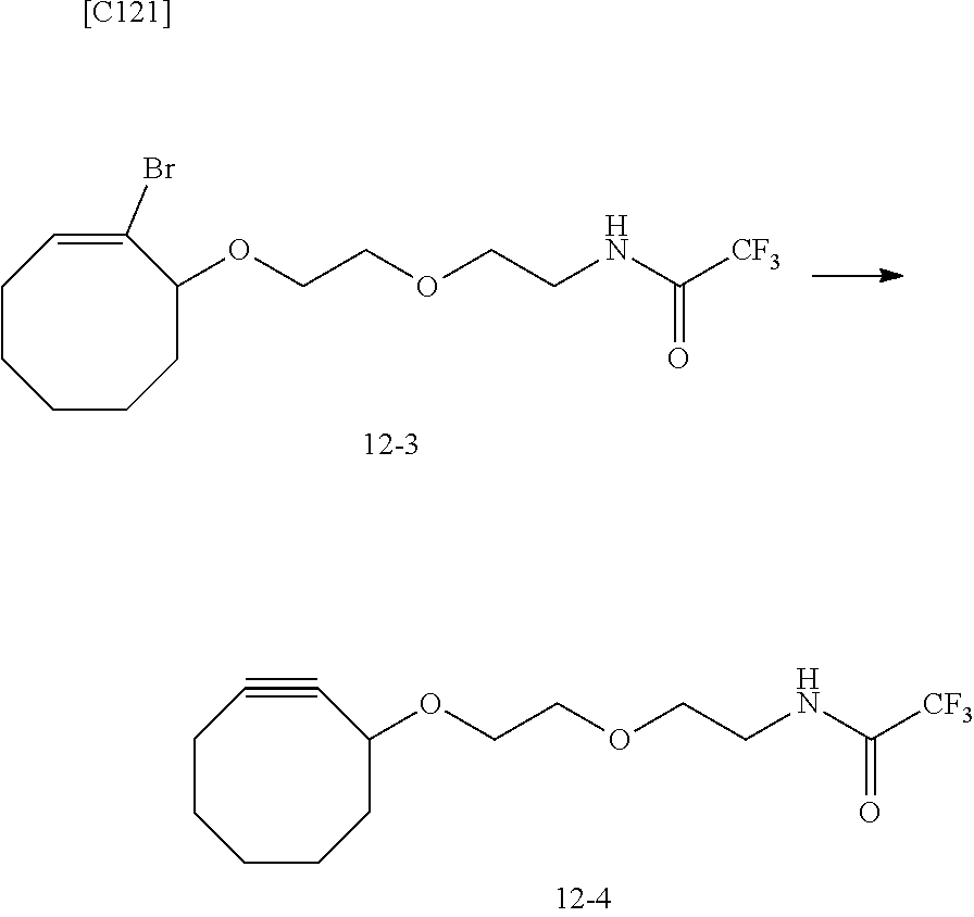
C1CCCCC(OCCOCCNC([CF3])=O)C#C1.C1CCCCC(OCCOCCNC([CF3])=O)C(Br)=C1.[[C121]]
